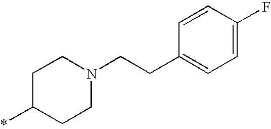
C1C(*)CCN(CCC2=CC=C(F)C=C2)C1
